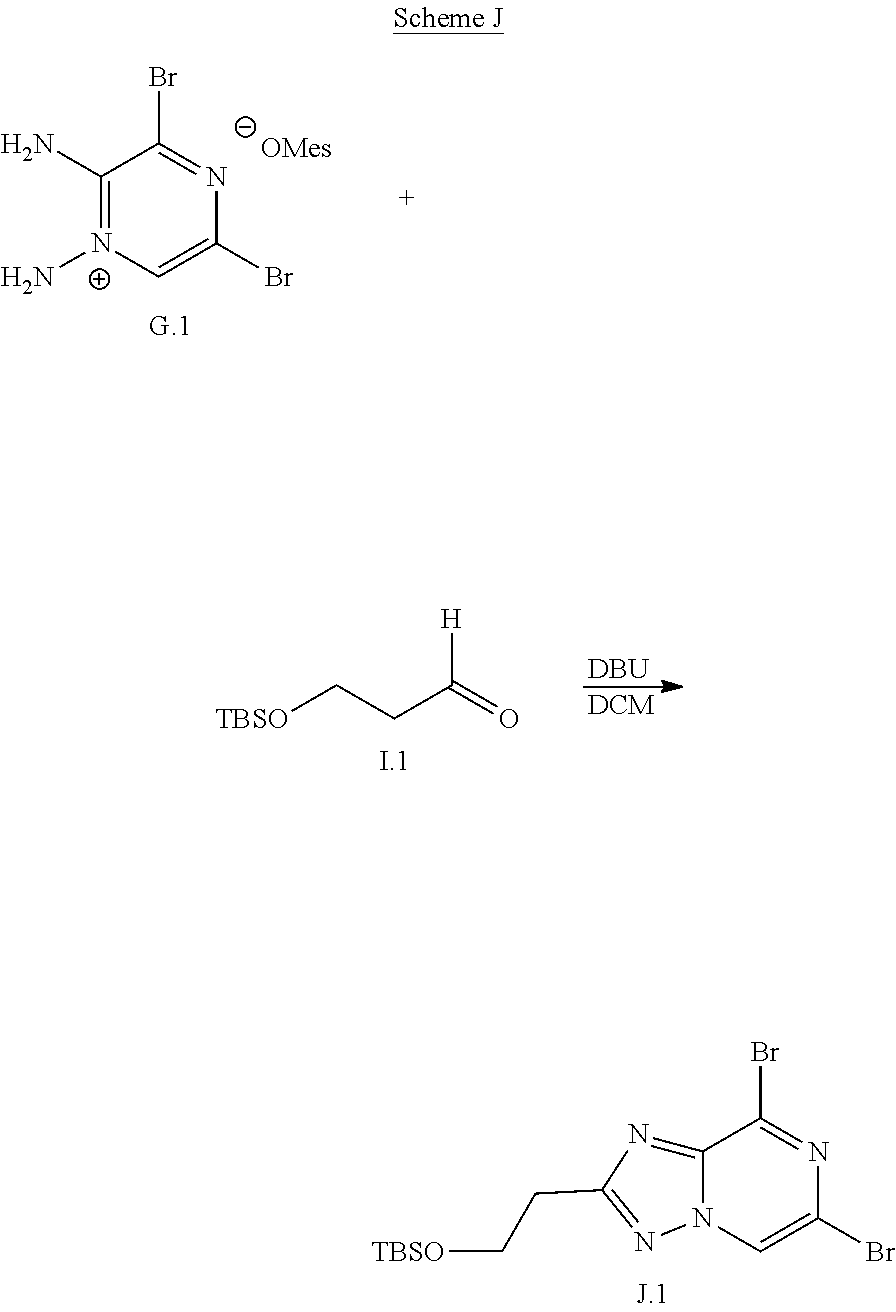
C12=NC(CC[TBSO])=NN1C=C(Br)N=C2Br.C1(N)=[N+](N)C=C(Br)N=C1Br.C(CC(=O)[H])[TBSO].[DCM].[DBU]
